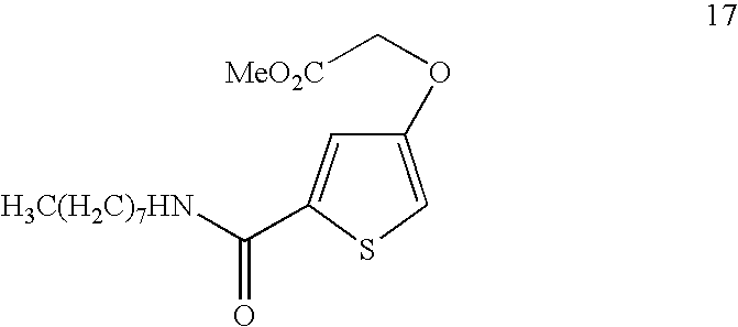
C1(OC[MeO2C])=CSC(C([H3C(H2C)7HN])=O)=C1
